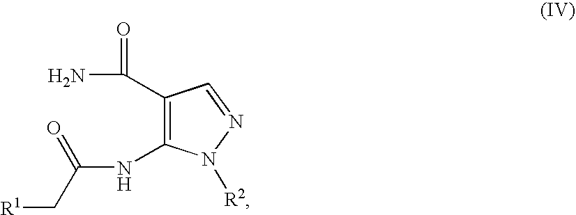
C1(NC(C[R1])=O)=C(C(=O)N)C=NN1[R2]
